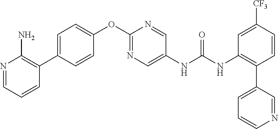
C1=CC(C2=C(N)N=CC=C2)=CC=C1OC1=NC=C(NC(NC2=C(C3=CC=CN=C3)C=CC([CF3])=C2)=O)C=N1
